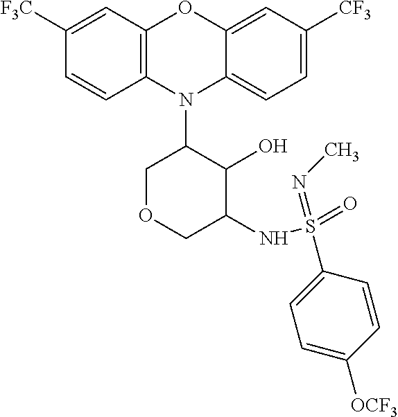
N1(C2COCC(NS(=O)(=NC)C3=CC=C([OCF3])C=C3)C2O)C2=C(C=C([F3C])C=C2)OC2=CC([CF3])=CC=C12
